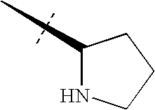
N1CCCC1C
